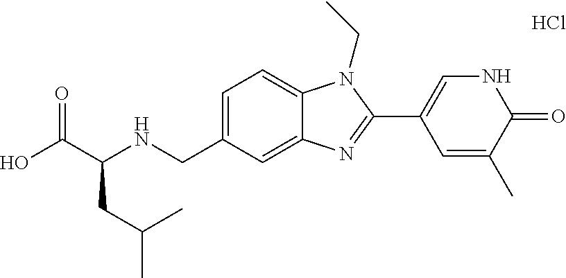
OC(C(NCC1=CC=C2C(=C1)N=C(C1=CNC(=O)C(C)=C1)N2CC)CC(C)C)=O.Cl
